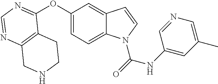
C12=C(N=CN=C1OC1=CC=C3C(=C1)C=CN3C(=O)NC1=CC(C)=CN=C1)CNCC2
